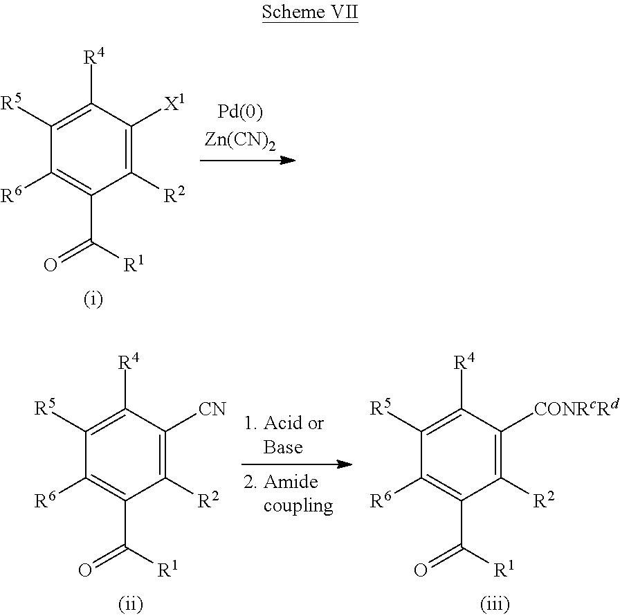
C1([R2])=C([X1])C([R4])=C([R5])C([R6])=C1C([R1])=O.C1([R2])=C([CN])C([R4])=C([R5])C([R6])=C1C([R1])=O.C1([R2])=C([CONRcRd])C([R4])=C([R5])C([R6])=C1C([R1])=O
